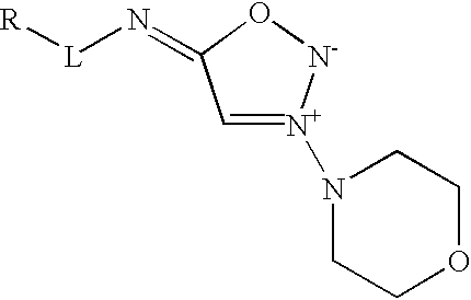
C1OCCN([N+]2=CC(=N[L][R])O[N-]2)C1
